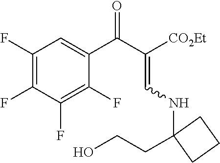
C1(F)=C(F)C(F)=C(F)C(C(C([CO2Et])=CNC2(CCO)CCC2)=O)=C1
